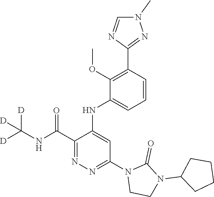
C1=CC(C2=NN(C)C=N2)=C(OC)C(NC2=CC(N3CCN(C4CCCC4)C3=O)=NN=C2C(NC([D])([D])[D])=O)=C1
